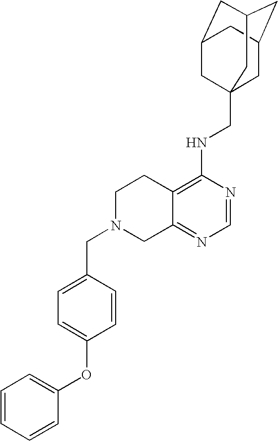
C12=C(NCC34CC5CC(CC(C3)C5)C4)N=CN=C1CN(CC1=CC=C(OC3=CC=CC=C3)C=C1)CC2
